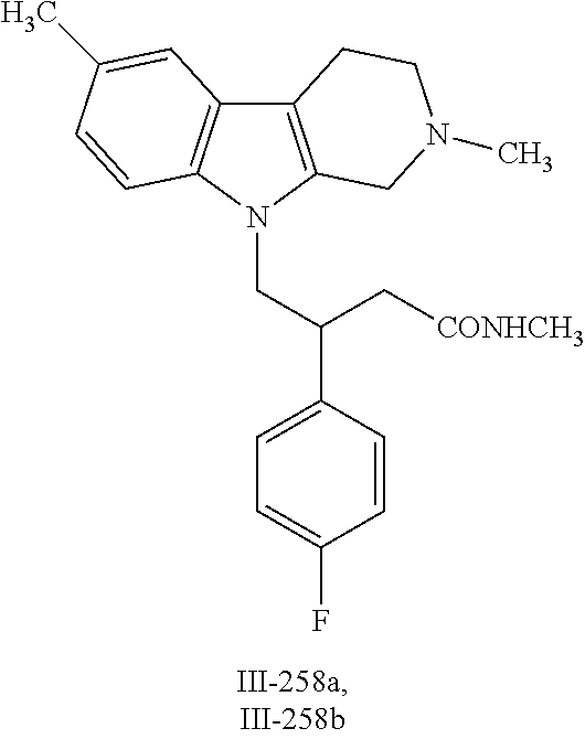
C12=C(N(CC(C3=CC=C(F)C=C3)C[CONHCH3])C3=C1C=C(C)C=C3)CN(C)CC2
